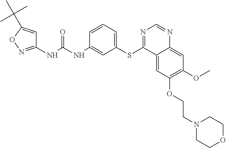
C1(NC(NC2=CC(SC3=NC=NC4=CC(OC)=C(OCCN5CCOCC5)C=C34)=CC=C2)=O)=NOC(C(C)(C)C)=C1
